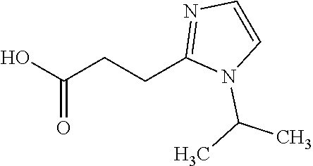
OC(CCC1=NC=CN1C(C)C)=O
